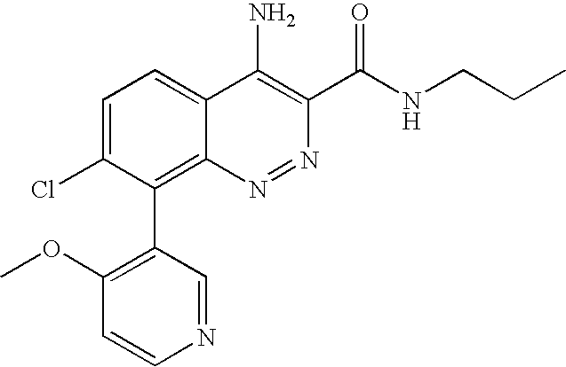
C1(C2=C3C(=CC=C2Cl)C(N)=C(C(NCCC)=O)N=N3)=C(OC)C=CN=C1
